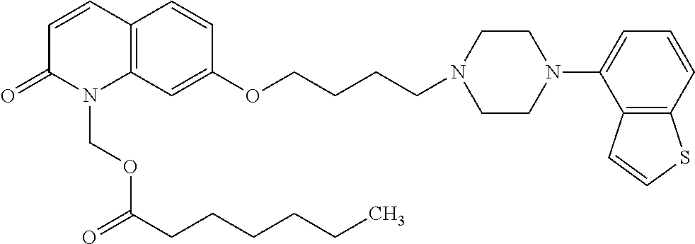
C1=CC2=C(N(COC(CCCCCC)=O)C1=O)C=C(OCCCCN1CCN(C3=CC=CC4=C3C=CS4)CC1)C=C2
